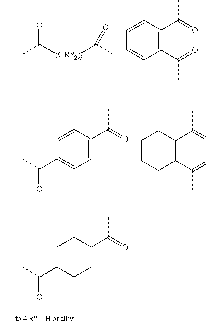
CC([(CR*2)i]C(C)=O)=O.C1=CC(C(=O)C)=C(C(=O)C)C=C1.C1(C(=O)C)=CC=C(C(=O)C)C=C1.C1CC(C(=O)C)C(C(=O)C)CC1.C1(C(=O)C)CCC(C(=O)C)CC1
